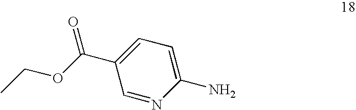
C1(C(OCC)=O)=CC=C(N)N=C1
